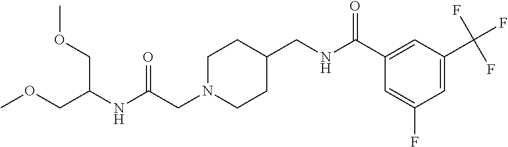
C(CN1CCC(CNC(C2=CC(C(F)(F)F)=CC(F)=C2)=O)CC1)(NC(COC)COC)=O
